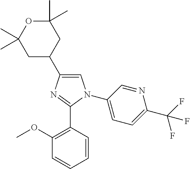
C1=C(C2CC(C)(C)OC(C)(C)C2)N=C(C2=C(OC)C=CC=C2)N1C1=CC=C(C(F)(F)F)N=C1
